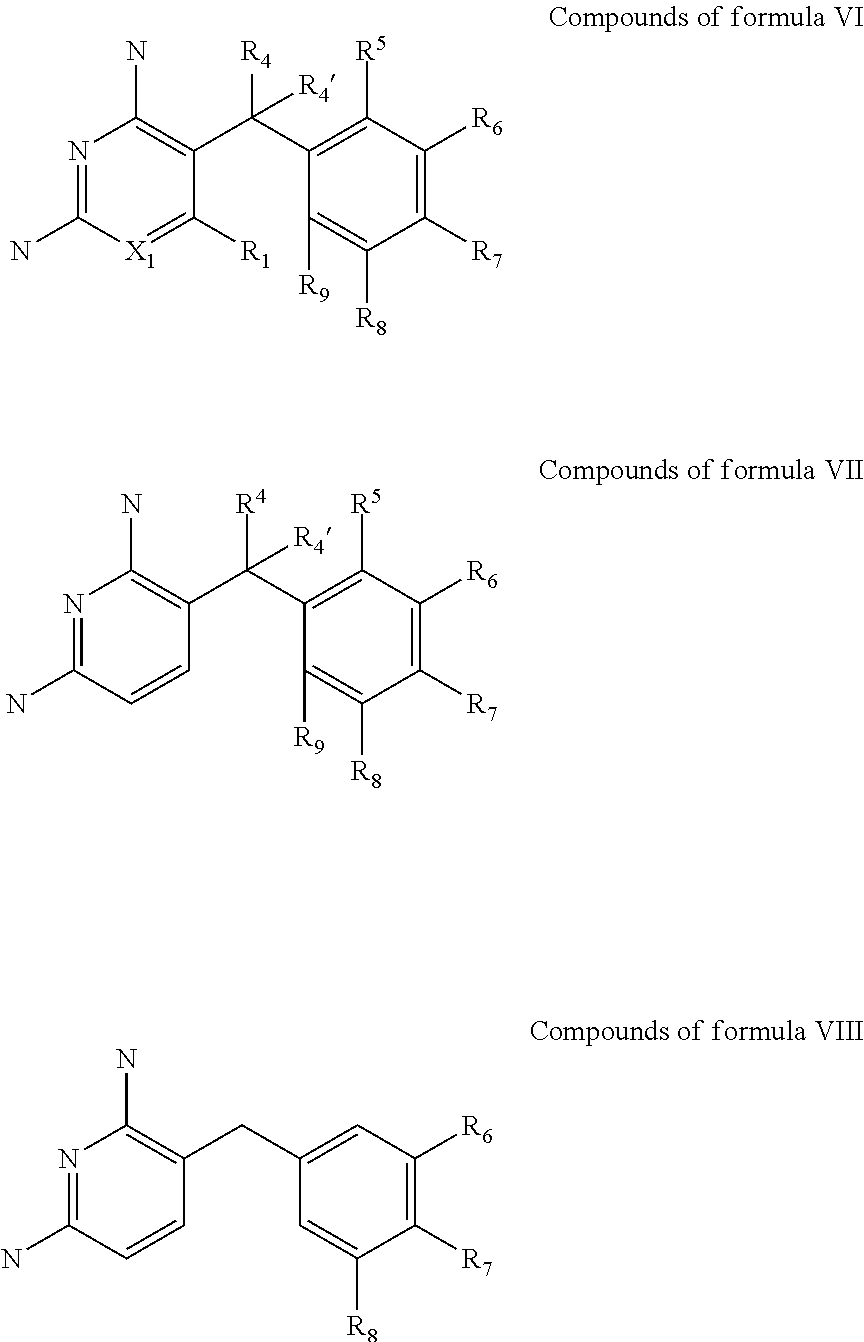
N1=C(N)[X1]=C([R1])C(C(C2=C([R5])C([R6])=C([R7])C([R8])=C2[R9])([R4])[R4])=C1N.N1=C(N)C=CC(C(C2=C([R5])C([R6])=C([R7])C([R8])=C2[R9])([R4])[R4])=C1N.N1=C(N)C=CC(CC2=CC([R6])=C([R7])C([R8])=C2)=C1N
